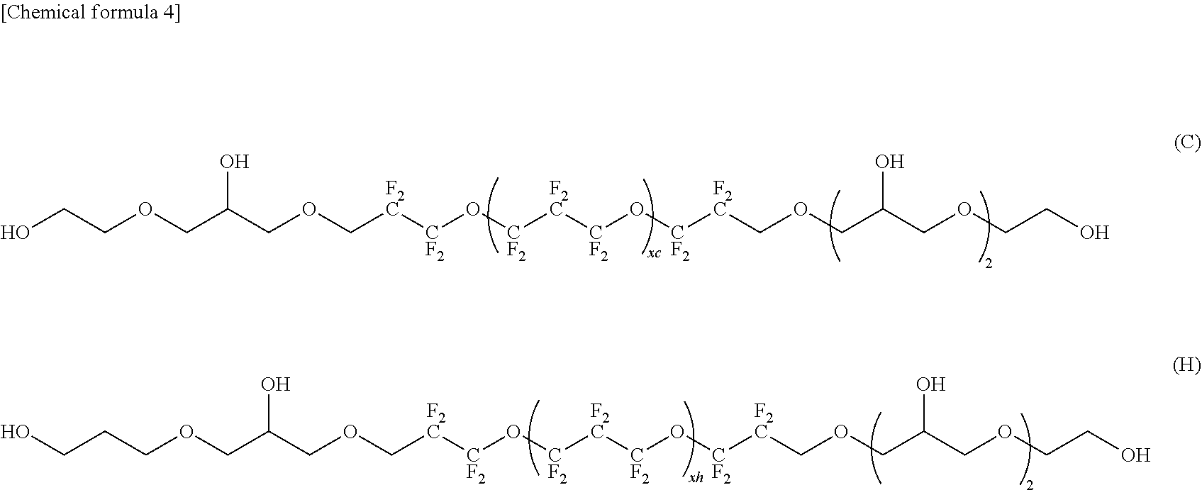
OCCOCC(COC[F2C][CF2]O[CF2][F2C][CF2]O[CF2][F2C]COCC(COCCO)O)O.C(CCOCC(COC[F2C][CF2]O[CF2][F2C][CF2]O[CF2][F2C]COCC(COCCO)O)O)O
